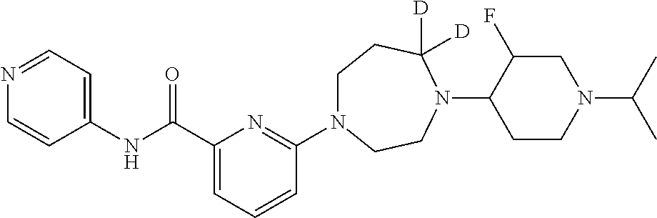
C(C1=CC=CC(N2CCC([D])([D])N(C3CCN(C(C)C)CC3F)CC2)=N1)(NC1=CC=NC=C1)=O
